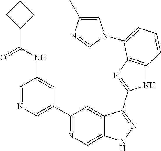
C1=NC=C(C2=NC=C3C(=C2)C(C2=NC4=C(N2)C=CC=C4N2C=C(C)N=C2)=NN3)C=C1NC(=O)C1CCC1
